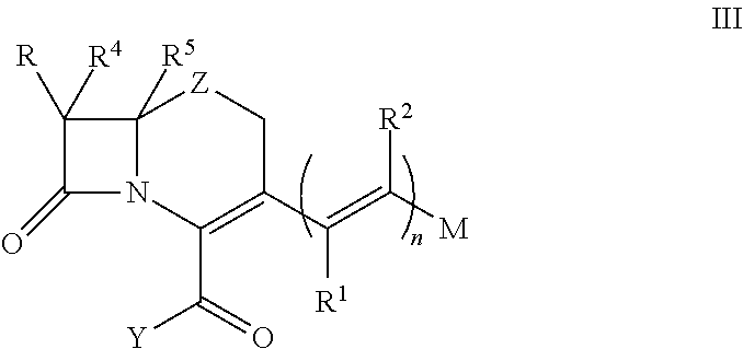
C12([R5])N(C(C(=O)[Y])=C(C(=C([M])[R2])[R1])C[Z]1)C(=O)C2([R])[R4]
